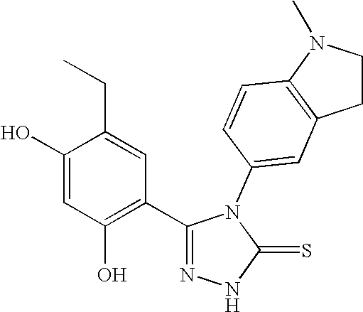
C1(O)=CC(O)=C(C2=NNC(=S)N2C2=CC3=C(C=C2)N(C)CC3)C=C1CC
